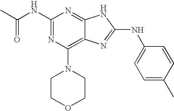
N(C1=NC(N2CCOCC2)=C2C(=N1)NC(NC1=CC=C(C)C=C1)=N2)C(C)=O
